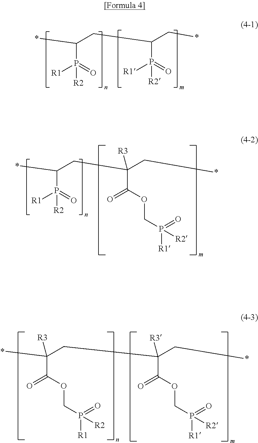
*C(CC(C*)([R3])C(OCP([R1])(=O)[R2])=O)([R3])C(OCP([R1])(=O)[R2])=O.*C(P(=O)([R1])[R2])CC(P(=O)([R1])[R2])C*.*C(P(=O)([R1])[R2])CC(C*)([R3])C(OCP([R1])(=O)[R2])=O
